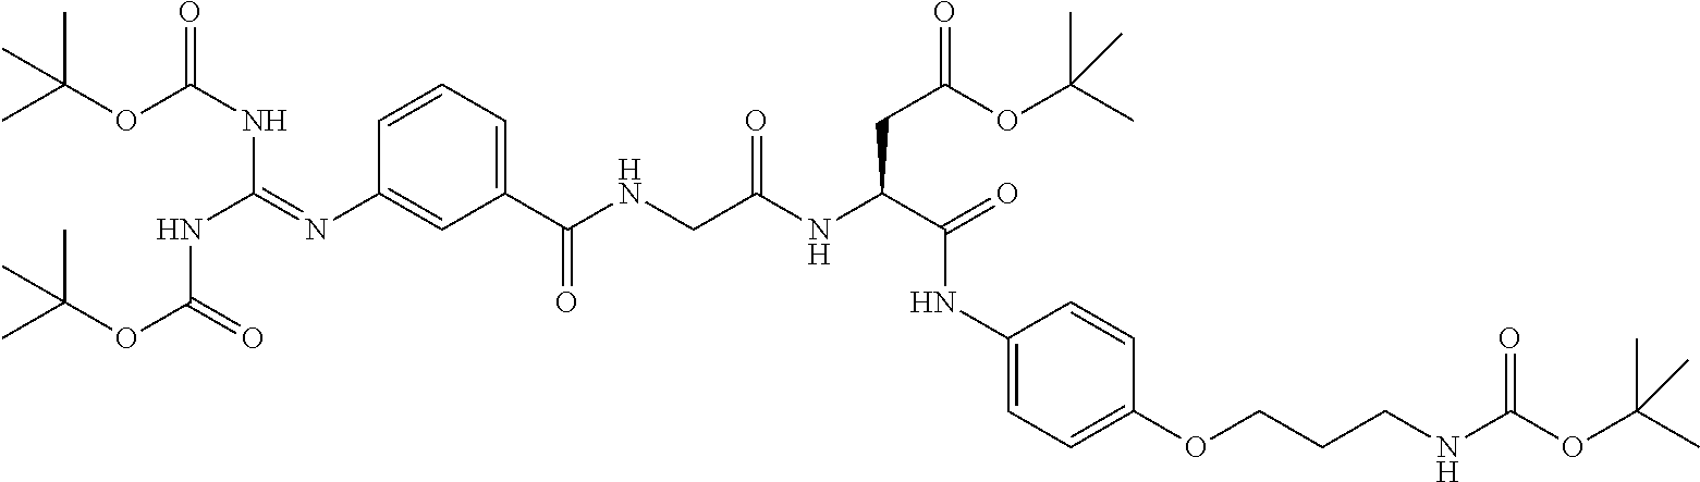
C1=CC=C(C(NCC(NC(C(NC2=CC=C(OCCCNC(OC(C)(C)C)=O)C=C2)=O)CC(OC(C)(C)C)=O)=O)=O)C=C1N=C(NC(OC(C)(C)C)=O)NC(OC(C)(C)C)=O
